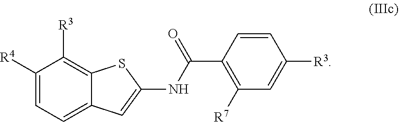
C1([R4])=CC=C2C(=C1[R3])SC(NC(C1=C([R7])C=C([R3])C=C1)=O)=C2
